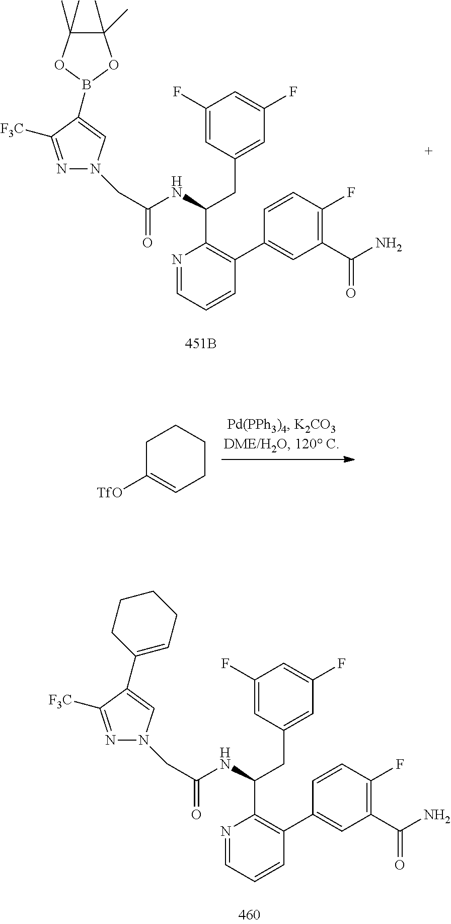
N1=CC=CC(C2=CC(C(N)=O)=C(F)C=C2)=C1C(NC(CN1N=C([F3C])C(B2OC(C)(C)C(C)(C)O2)=C1)=O)CC1=CC(F)=CC(F)=C1.C1C([TfO])=CCCC1.N1=CC=CC(C2=CC(C(N)=O)=C(F)C=C2)=C1C(NC(CN1N=C([F3C])C(C2=CCCCC2)=C1)=O)CC1=CC(F)=CC(F)=C1
